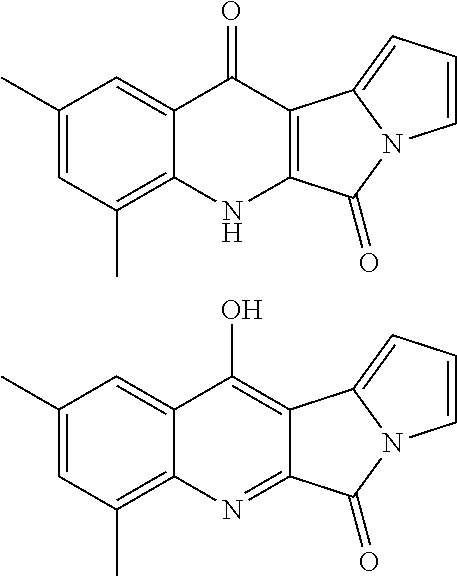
C1(C)=CC(C)=C2C(=C1)C(=O)C1=C(N2)C(=O)N2C1=CC=C2.C1(C)=CC(C)=C2C(=C1)C(O)=C1C(=N2)C(=O)N2C1=CC=C2
